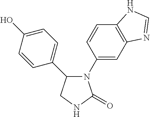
N1(C2=CC3=C(C=C2)NC=N3)C(C2=CC=C(O)C=C2)CNC1=O
